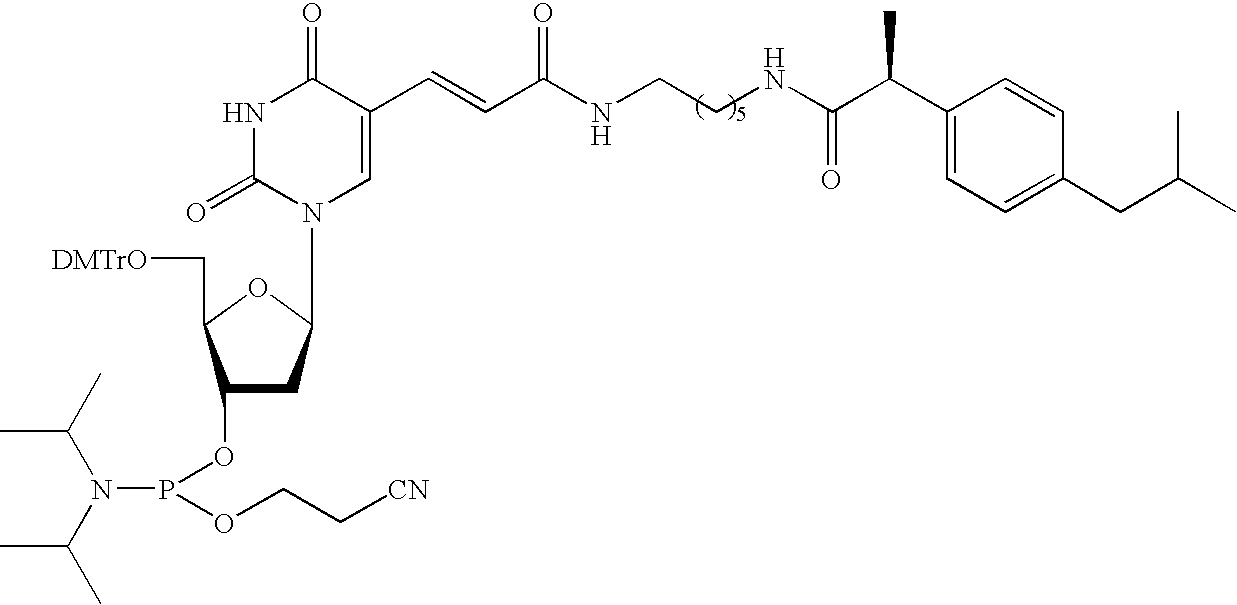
C(NCCNC(C=CC1=CN(C2CC(OP(OCC[CN])N(C(C)C)C(C)C)C(C[DMTrO])O2)C(=O)NC1=O)=O)(C(C1=CC=C(CC(C)C)C=C1)C)=O
